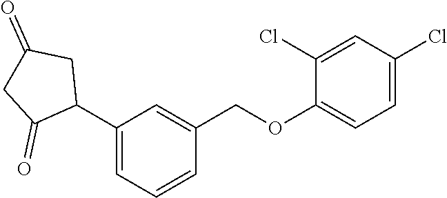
C1(C2CC(=O)CC2=O)=CC=CC(COC2=CC=C(Cl)C=C2Cl)=C1
